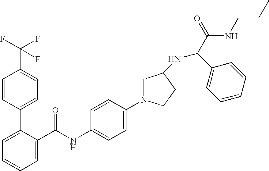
C1=C(C(NC2=CC=C(N3CC(NC(C(=O)NCCC)C4=CC=CC=C4)CC3)C=C2)=O)C(C2=CC=C(C(F)(F)F)C=C2)=CC=C1
